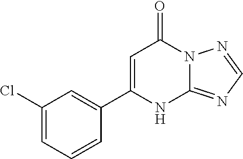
C12=NC=NN1C(=O)C=C(C1=CC(Cl)=CC=C1)N2
